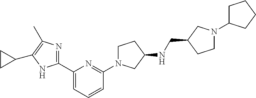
C1(C2=NC(C)=C(C3CC3)N2)=CC=CC(N2CCC(NCC3CN(C4CCCC4)CC3)C2)=N1
